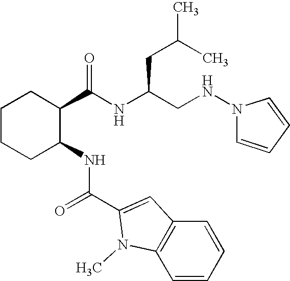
C1CCC(NC(=O)C2=CC3=C(C=CC=C3)N2C)C(C(NC(CNN2C=CC=C2)CC(C)C)=O)C1
